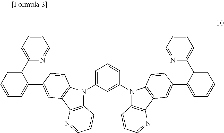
C1=C(N2C3=C(C4=C2C=CC(C2=CC=CC=C2C2=CC=CC=N2)=C4)N=CC=C3)C=C(N2C3=C(C4=C2C=CC(C2=CC=CC=C2C2=CC=CC=N2)=C4)N=CC=C3)C=C1
